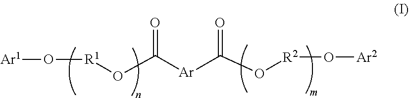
[Ar1]O[R1]OC([Ar]C(O[R2]O[Ar2])=O)=O
